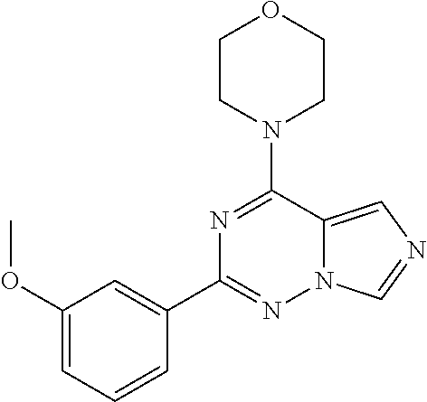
N1=C(N2CCOCC2)C2=CN=CN2N=C1C1=CC(OC)=CC=C1
